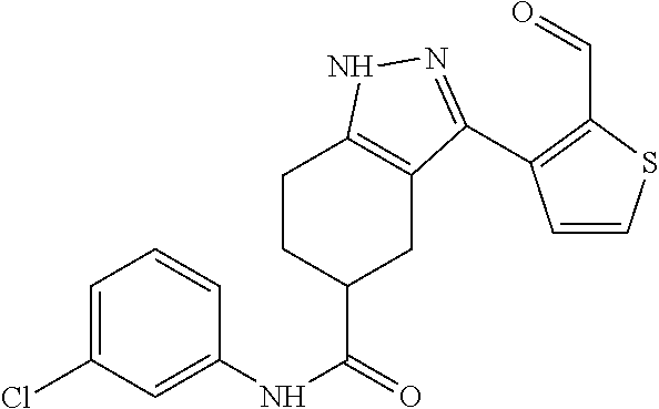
C1=C(Cl)C=C(NC(=O)C2CC3=C(CC2)NN=C3C2=C(C=O)SC=C2)C=C1
